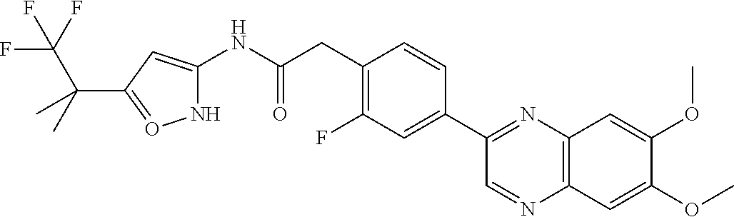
N1C(NC(CC2=C(F)C=C(C3=NC4=C(N=C3)C=C(OC)C(OC)=C4)C=C2)=O)=CC(C(C(F)(F)F)(C)C)=O1
